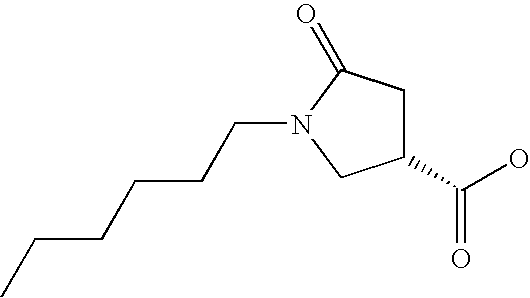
C1(C(O)=O)CC(=O)N(CCCCCC)C1
